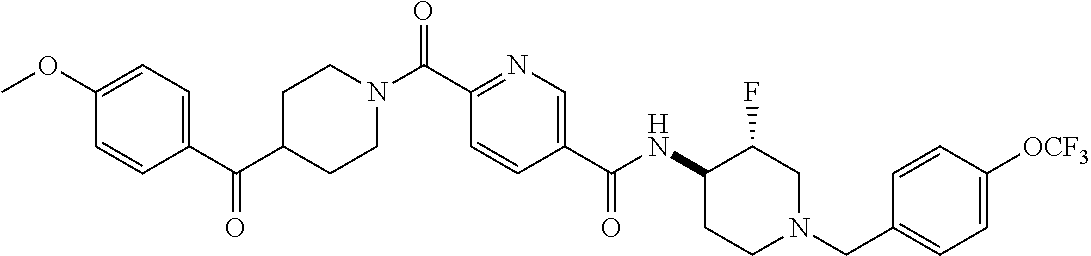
C1CN(C(C2=NC=C(C(=O)NC3C(F)CN(CC4=CC=C([OCF3])C=C4)CC3)C=C2)=O)CCC1C(C1=CC=C(OC)C=C1)=O
